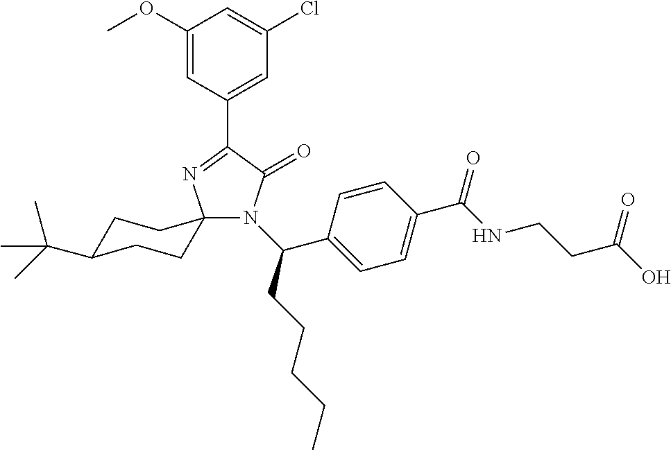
C1(C2=NC3(N(C(CCCCC)C4=CC=C(C(NCCC(O)=O)=O)C=C4)C2=O)CCC(C(C)(C)C)CC3)=CC(Cl)=CC(OC)=C1
